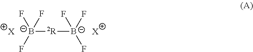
[B-]([2R][B-](F)(F)F)(F)(F)F.[X].[X]
